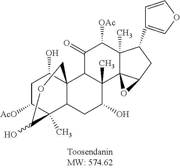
C1C([AcO])C2(C)C3C(C1O)(C1C(C)(C(O)C3)C34C(C)(C([OAc])C1=O)C(C1=COC=C1)CC3O4)COC2O
